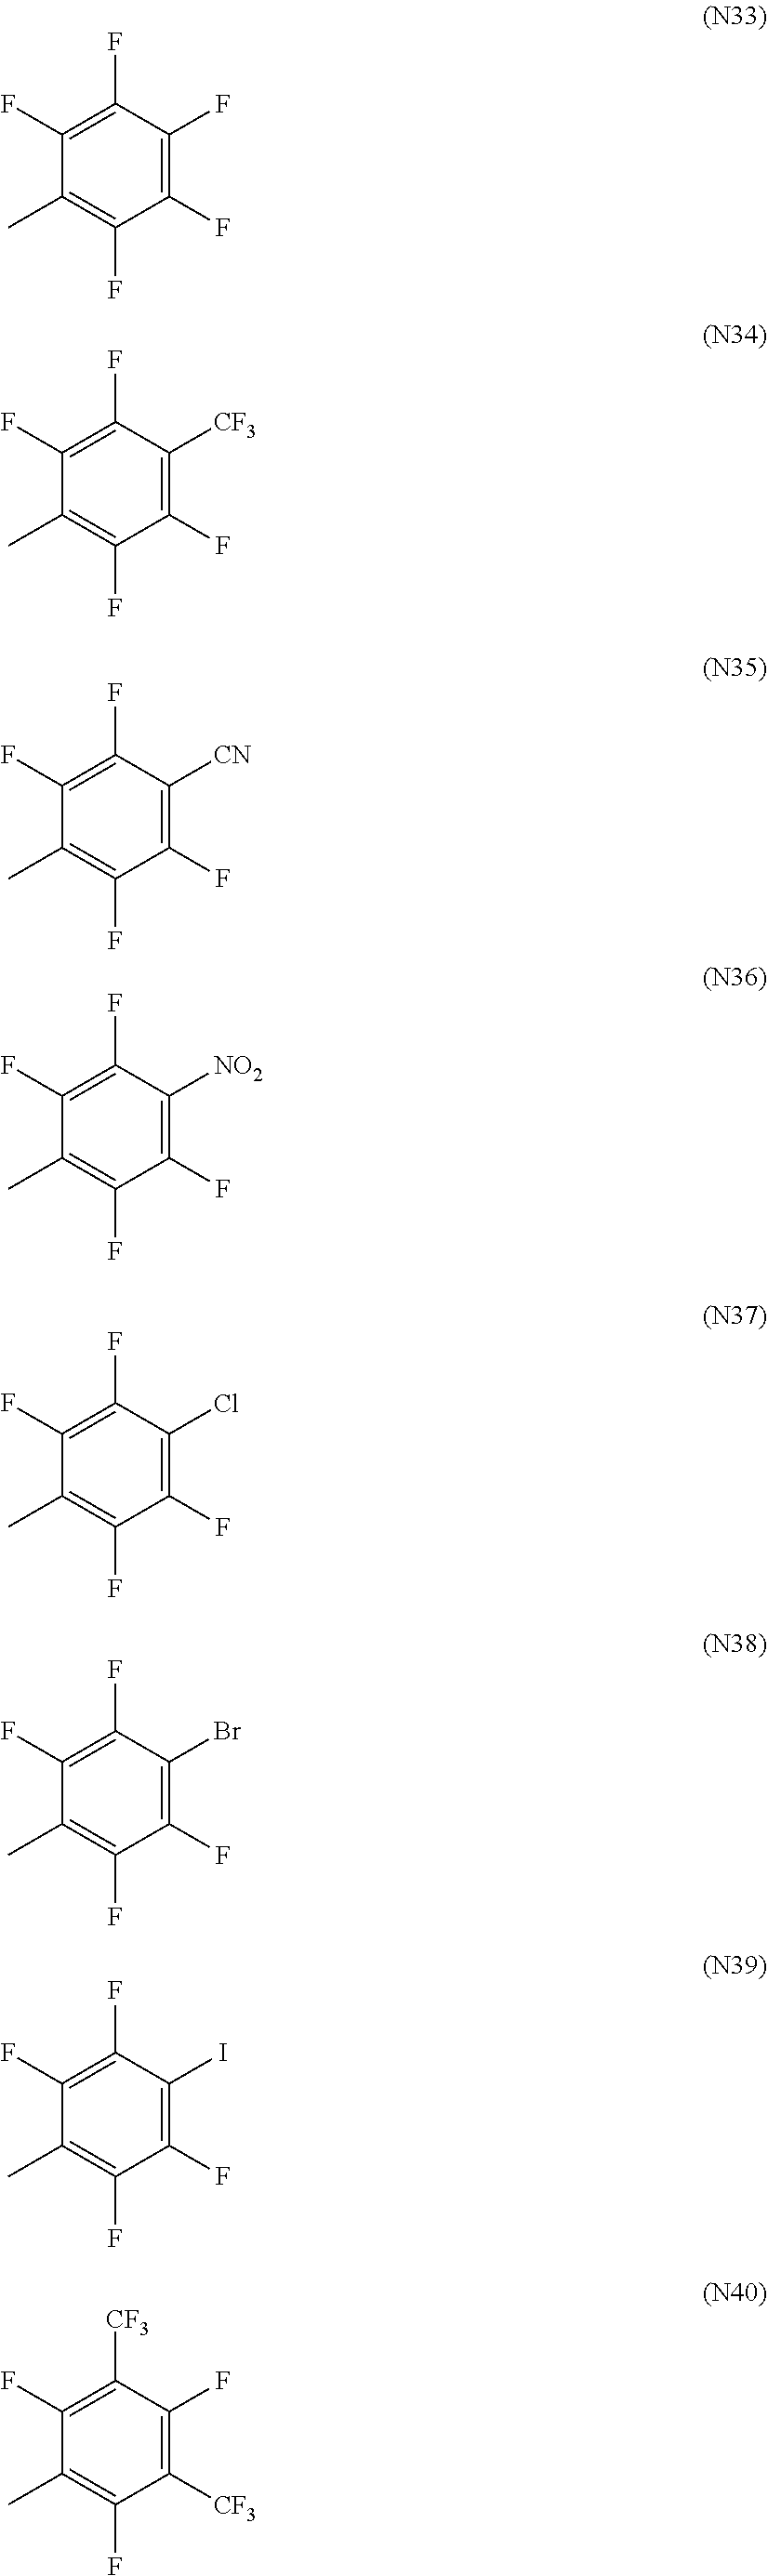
C1(F)=C(F)C(F)=C(F)C(C)=C1F.C1(F)=C([CF3])C(F)=C(F)C(C)=C1F.C1(F)=C([CN])C(F)=C(F)C(C)=C1F.C1(F)=C([NO2])C(F)=C(F)C(C)=C1F.C1(F)=C(Cl)C(F)=C(F)C(C)=C1F.C1(F)=C(Br)C(F)=C(F)C(C)=C1F.C1(F)=C(I)C(F)=C(F)C(C)=C1F.C1([CF3])=C(F)C([CF3])=C(F)C(C)=C1F
